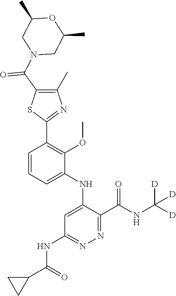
C1=CC=C(NC2=CC(NC(C3CC3)=O)=NN=C2C(NC([D])([D])[D])=O)C(OC)=C1C1=NC(C)=C(C(N2CC(C)OC(C)C2)=O)S1
